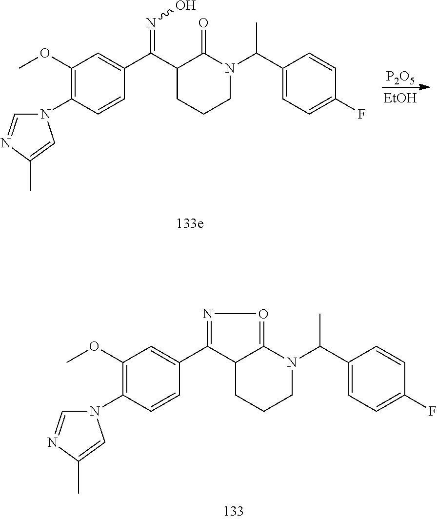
C12CCCN(C(C3=CC=C(F)C=C3)C)C1=ON=C2C1=CC(OC)=C(N2C=NC(C)=C2)C=C1.C1(C(C2=CC(OC)=C(N3C=NC(C)=C3)C=C2)=NO)CCCN(C(C2=CC=C(F)C=C2)C)C1=O.[P2O5].[EtOH]
